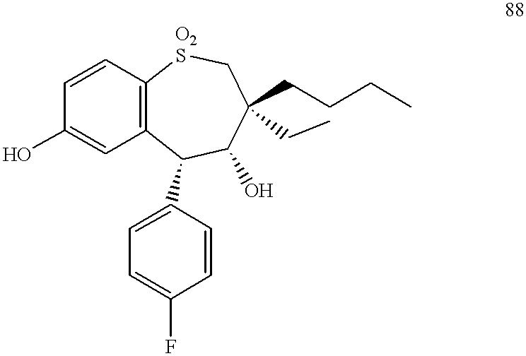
OC1=CC2=C(C=C1)[O2S]CC(CCCC)(CC)C(O)C2C1=CC=C(F)C=C1
